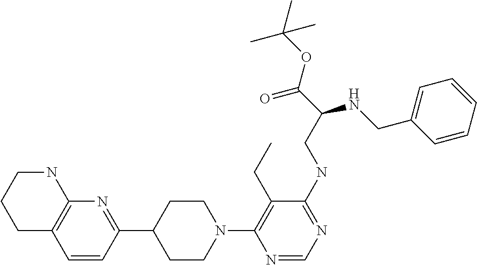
N1(C2=C(CC)C(NCC(C(=O)OC(C)(C)C)NCC3=CC=CC=C3)=NC=N2)CCC(C2=NC3=C(C=C2)CCCN3)CC1
